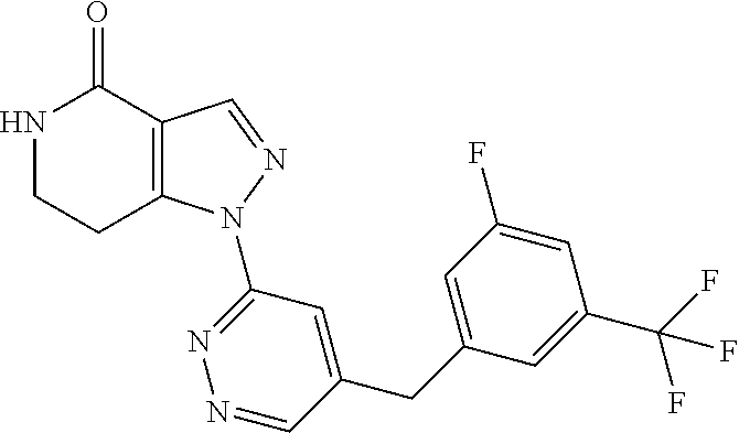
C12=C(C=NN1C1=NN=CC(CC3=CC(F)=CC(C(F)(F)F)=C3)=C1)C(=O)NCC2
